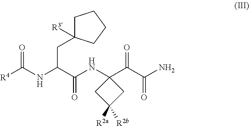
[R4]C(NC(C(NC1(C(C(N)=O)=O)CC([R2a])([R2b])C1)=O)CC1([R3])CCCC1)=O
